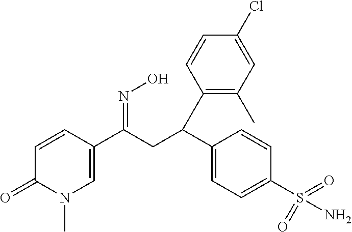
C1=CC(C(CC(C2=CC=C(S(=O)(N)=O)C=C2)C2=C(C)C=C(Cl)C=C2)=NO)=CN(C)C1=O
